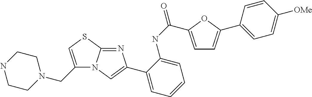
N12C(=NC(C3=CC=CC=C3NC(=O)C3=CC=C(C4=CC=C([OMe])C=C4)O3)=C1)SC=C2CN1CCNCC1
